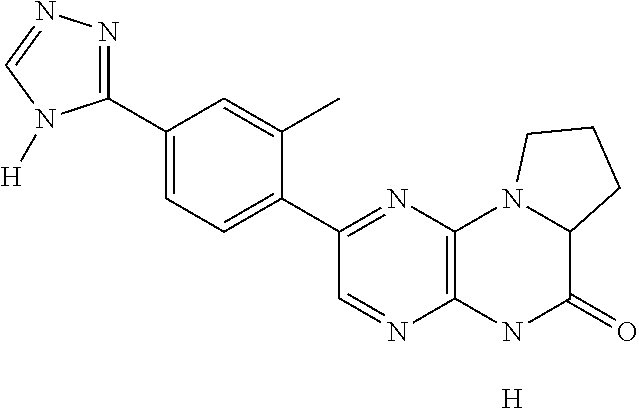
[H].C1=C(C2=NC3=C(N=C2)NC(=O)C2N3CCC2)C(C)=CC(C2=NN=CN2[H])=C1
